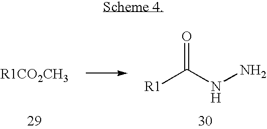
[R1]C(NN)=O
